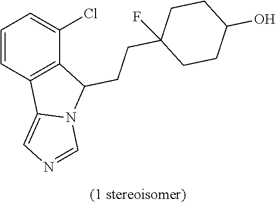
C1=CC2=C(C(Cl)=C1)C(CCC1(F)CCC(O)CC1)N1C2=CN=C1
